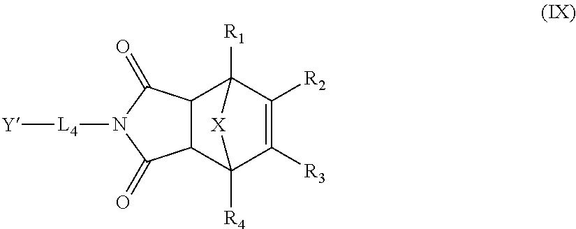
C1([R2])=C([R3])C2([R4])C3C(C1([R1])[X]2)C(=O)N([L4][Y])C3=O
